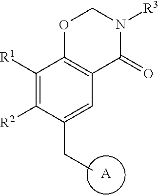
[A].C1(CC)=CC2=C(C([R1])=C1[R2])OCN([R3])C2=O
